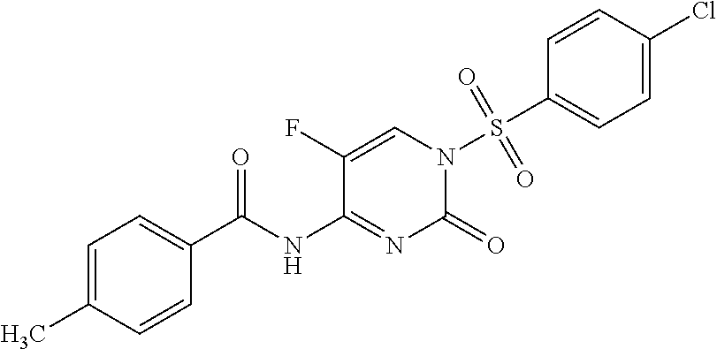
C1(F)=CN(S(C2=CC=C(Cl)C=C2)(=O)=O)C(=O)N=C1NC(C1=CC=C(C)C=C1)=O
